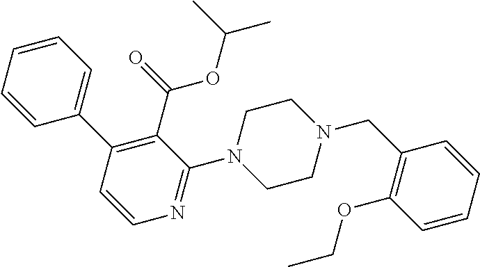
C1=CC=CC(C2=C(C(=O)OC(C)C)C(N3CCN(CC4=C(OCC)C=CC=C4)CC3)=NC=C2)=C1
